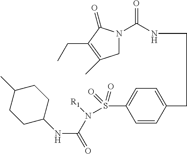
C1C(C)CCC(NC(=O)N(S(C2=CC=C(CCNC(N3CC(C)=C(CC)C3=O)=O)C=C2)(=O)=O)[R1])C1
